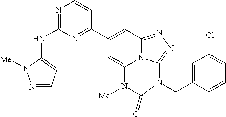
N1=C(NC2=CC=NN2[Me])N=C(C2=CC3=NN=C4N3C(=C2)N([Me])C(=O)N4CC2=CC(Cl)=CC=C2)C=C1
